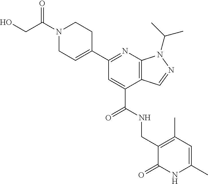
C(C1=CC(C2=CCN(C(CO)=O)CC2)=NC2=C1C=NN2C(C)C)(NCC1=C(C)C=C(C)NC1=O)=O
